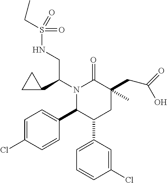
N1(C(C2CC2)CNS(CC)(=O)=O)C(C2=CC=C(Cl)C=C2)C(C2=CC=CC(Cl)=C2)CC(CC(=O)O)(C)C1=O
